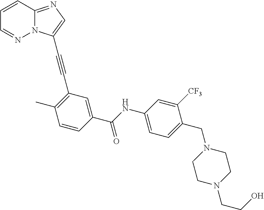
C1=CC=NN2C1=NC=C2C#CC1=C(C)C=CC(C(NC2=CC=C(CN3CCN(CCO)CC3)C([CF3])=C2)=O)=C1
